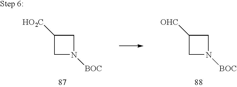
C1([HO2C])CN([BOC])C1.C1([OHC])CN([BOC])C1
